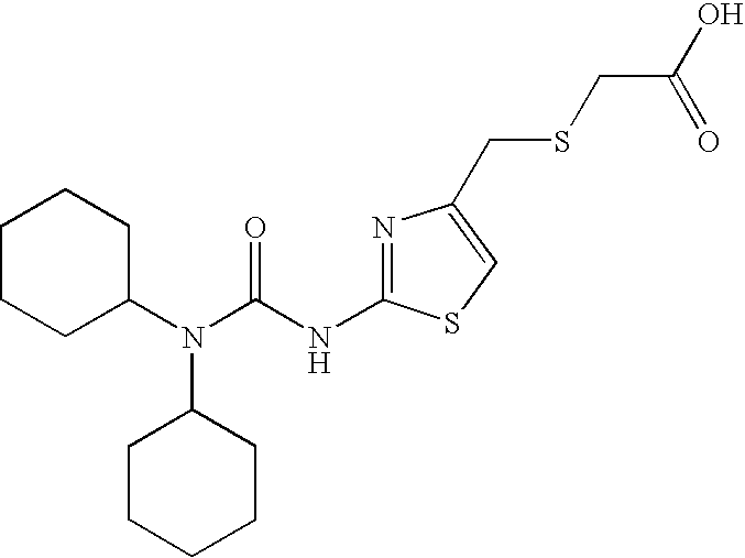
C1CCC(N(C2CCCCC2)C(=O)NC2=NC(CSCC(O)=O)=CS2)CC1
